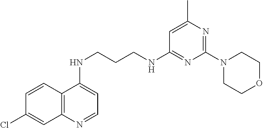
C1=CC2=C(C=C1Cl)N=CC=C2NCCCNC1=NC(N2CCOCC2)=NC(C)=C1
